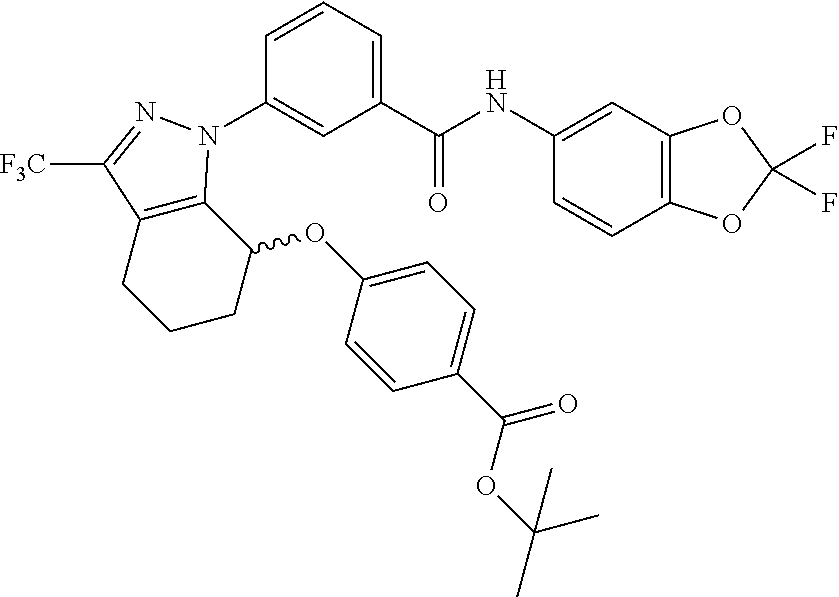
C1(C(NC2=CC3=C(C=C2)OC(F)(F)O3)=O)=CC=CC(N2C3=C(C([F3C])=N2)CCCC3OC2=CC=C(C(OC(C)(C)C)=O)C=C2)=C1
